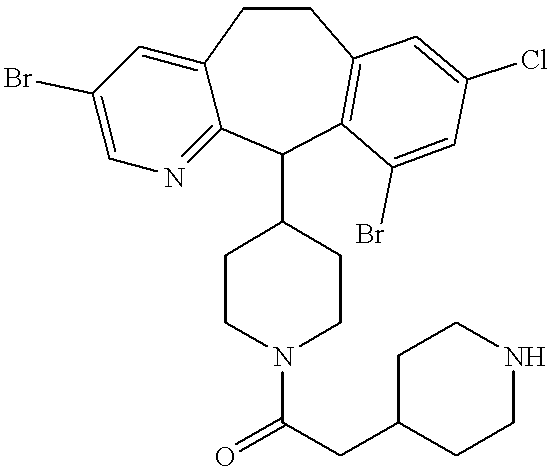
C12=CC(Br)=CN=C1C(C1CCN(C(=O)CC3CCNCC3)CC1)C1=C(CC2)C=C(Cl)C=C1Br
